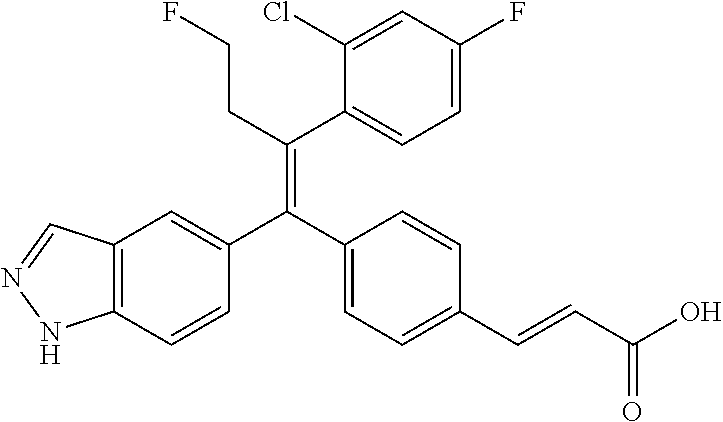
C12=C(C=CC(C(C3=CC=C(C=CC(O)=O)C=C3)=C(CCF)C3=CC=C(F)C=C3Cl)=C1)NN=C2
